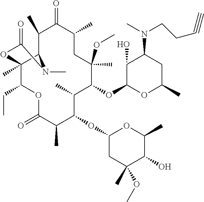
C12C(C)(C(CC)OC(=O)C(C)C(OC3CC(C)(OC)C(O)C(C)O3)C(C)C(OC3OC(C)CC(N(C)CCC#C)C3O)C(C)(OC)CC(C)C(=O)C1C)OC(=O)N2C
